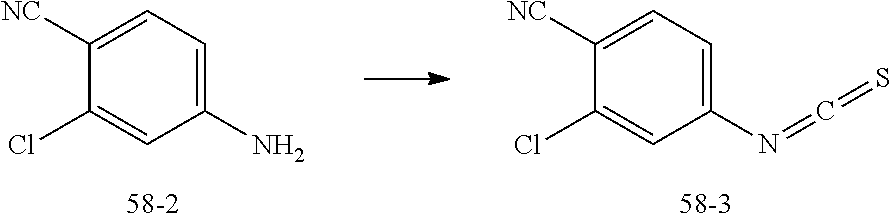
C1([NC])=CC=C(N)C=C1Cl.C1([NC])=CC=C(N=C=S)C=C1Cl
